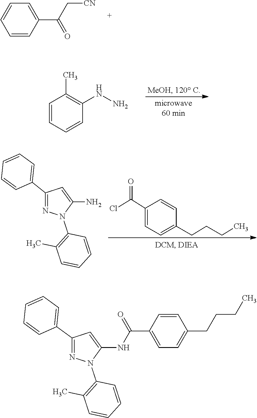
C1=CC(C(C[CN])=O)=CC=C1.C1=CC=CC(NN)=C1C.C1(C(Cl)=O)=CC=C(CCCC)C=C1.C1(C2=CC=CC=C2)=NN(C2=C(C)C=CC=C2)C(N)=C1.C1=CC(C(NC2=CC(C3=CC=CC=C3)=NN2C2=C(C)C=CC=C2)=O)=CC=C1CCCC
